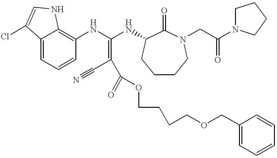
C12=CC=CC(NC(NC3C(=O)N(CC(N4CCCC4)=O)CCCC3)=C(C#N)C(=O)OCCCCOCC3=CC=CC=C3)=C1NC=C2Cl
